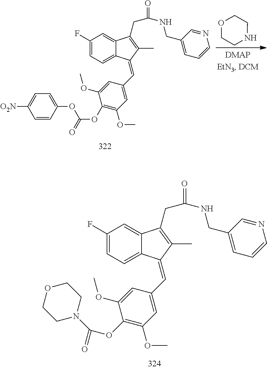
O1CCNCC1.C1(F)=CC=C2C(=C1)C(CC(=O)NCC1=CC=CN=C1)=C(C)C2=CC1=CC(OC)=C(OC(OC2=CC=C([O2N])C=C2)=O)C(OC)=C1.C1(F)=CC=C2C(=C1)C(CC(=O)NCC1=CC=CN=C1)=C(C)C2=CC1=CC(OC)=C(OC(N2CCOCC2)=O)C(OC)=C1
